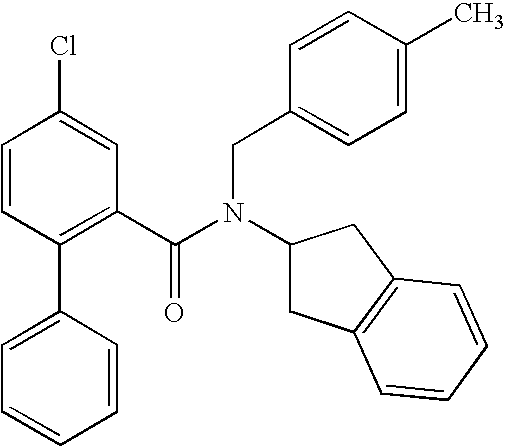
C1(C2=CC=CC=C2)=C(C(N(CC2=CC=C(C)C=C2)C2CC3=C(C2)C=CC=C3)=O)C=C(Cl)C=C1
